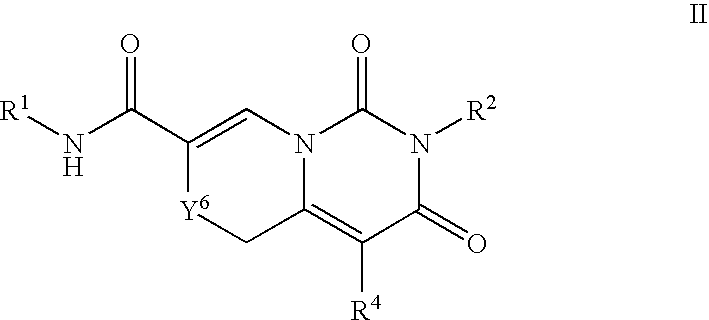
C1(C(N[R1])=O)=CN2C(=C([R4])C(=O)N([R2])C2=O)C[Y6]1
